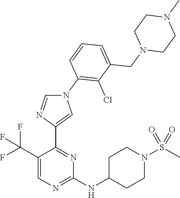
N1(C2=C(Cl)C(CN3CCN(C)CC3)=CC=C2)C=NC(C2=NC(NC3CCN(S(C)(=O)=O)CC3)=NC=C2C(F)(F)F)=C1
